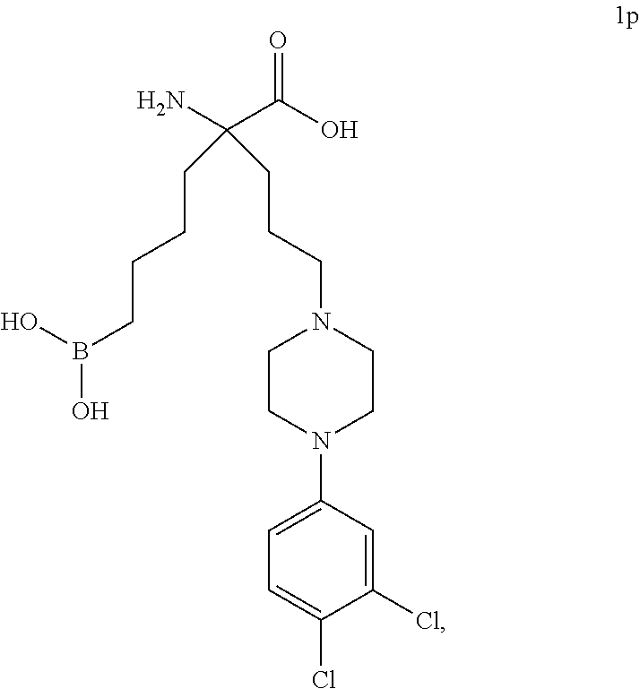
NC(C(O)=O)(CCCN1CCN(C2=CC=C(Cl)C(Cl)=C2)CC1)CCCCB(O)O
